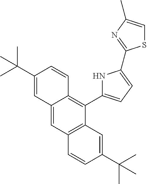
C12=CC3=C(C(C4=CC=C(C5=NC(C)=CS5)N4)=C1C=CC(C(C)(C)C)=C2)C=C(C(C)(C)C)C=C3
